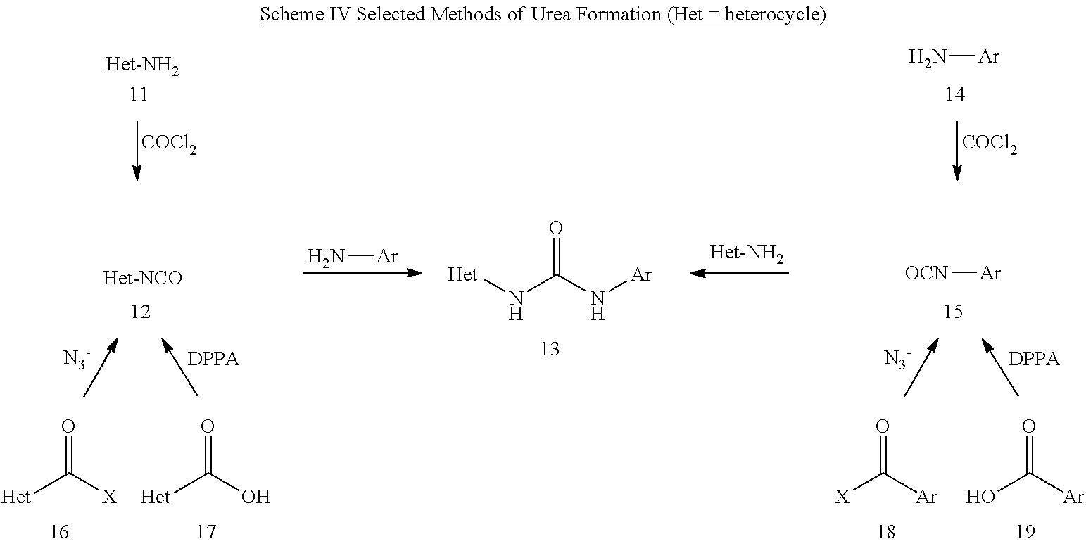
[COCl2].[COCl2].N[Ar].N[Ar].[Het]C([X])=O.[Het]C(O)=O.N(C(N[Ar])=O)[Het].[X]C([Ar])=O.OC([Ar])=O.[OCN][Ar]
